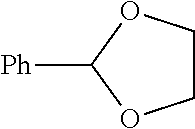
C1COC([Ph])O1
